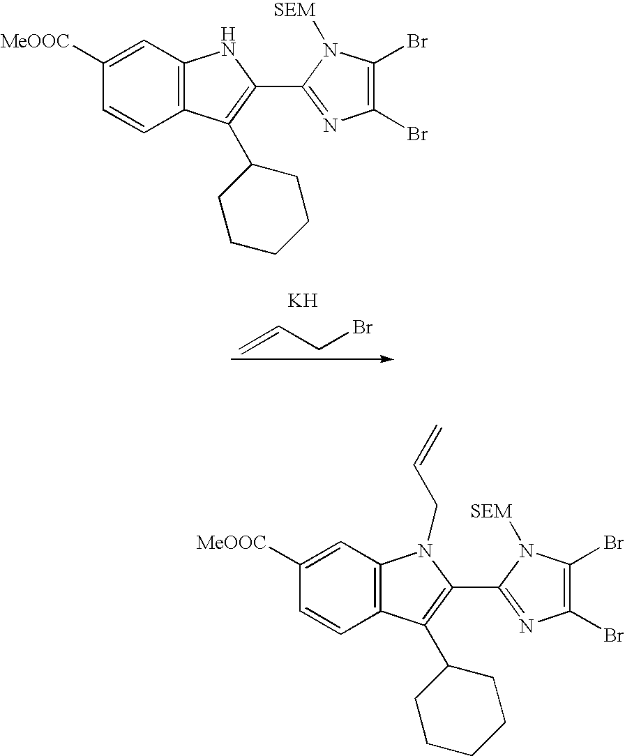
C=CCBr.[K].C1(Br)=C(Br)N([SEM])C(C2=C(C3CCCCC3)C3=C(N2CC=C)C=C([MeOOC])C=C3)=N1.C1(Br)=C(Br)N([SEM])C(C2=C(C3CCCCC3)C3=C(N2)C=C([MeOOC])C=C3)=N1
